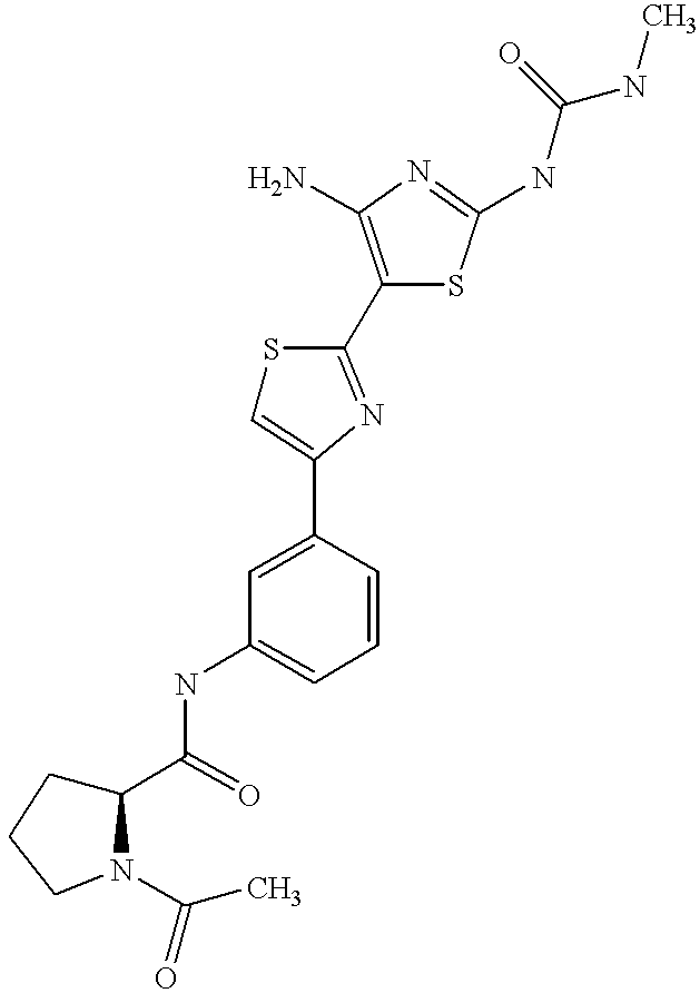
C1(C(=O)NC2=CC=CC(C3=CSC(C4=C(N)N=C(NC(NC)=O)S4)=N3)=C2)CCCN1C(C)=O
